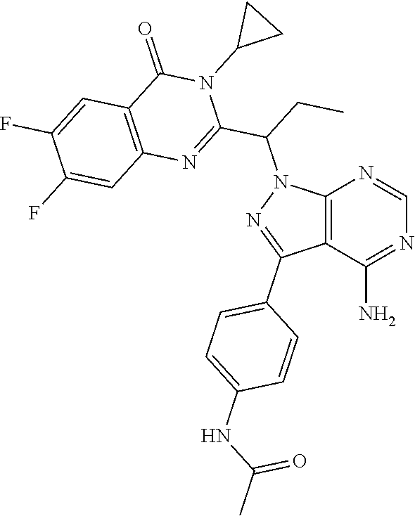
C12=C(C(N)=NC=N1)C(C1=CC=C(NC(C)=O)C=C1)=NN2C(C1=NC2=C(C(=O)N1C1CC1)C=C(F)C(F)=C2)CC
